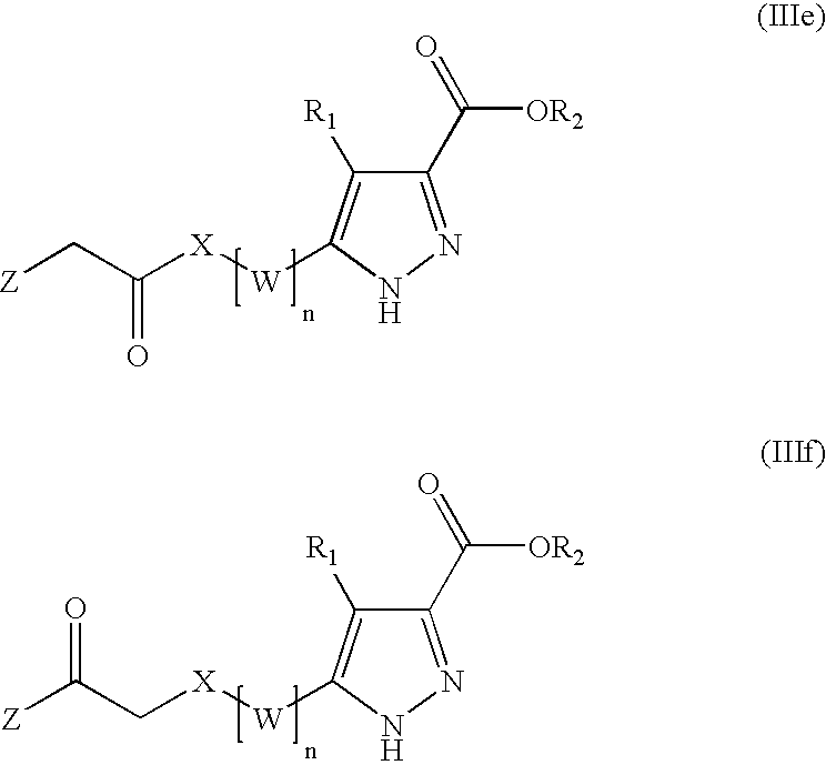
C1(C(=O)[OR2])=NNC([W][X]C(C[Z])=O)=C1[R1].C1(C(=O)[OR2])=NNC([W][X]CC([Z])=O)=C1[R1]
